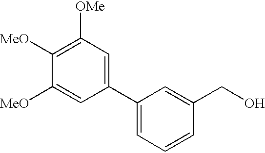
C1([OMe])=C([MeO])C([MeO])=CC(C2=CC=CC(CO)=C2)=C1
